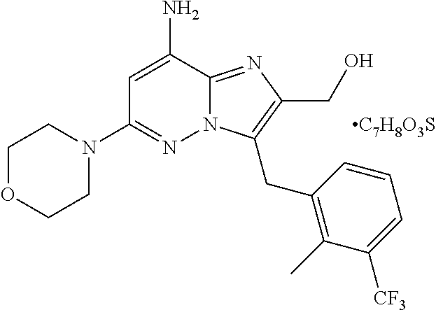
C1OCCN(C2=NN3C(=NC(CO)=C3CC3=C(C)C([CF3])=CC=C3)C(N)=C2)C1.[C7H8O3S]
